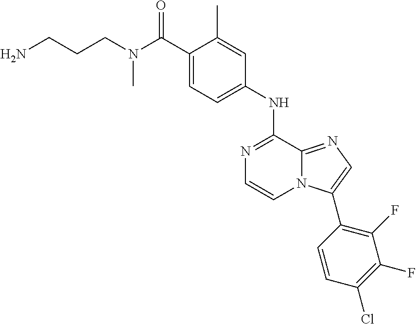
C1(C(N(CCCN)C)=O)=CC=C(NC2=NC=CN3C2=NC=C3C2=C(F)C(F)=C(Cl)C=C2)C=C1C
